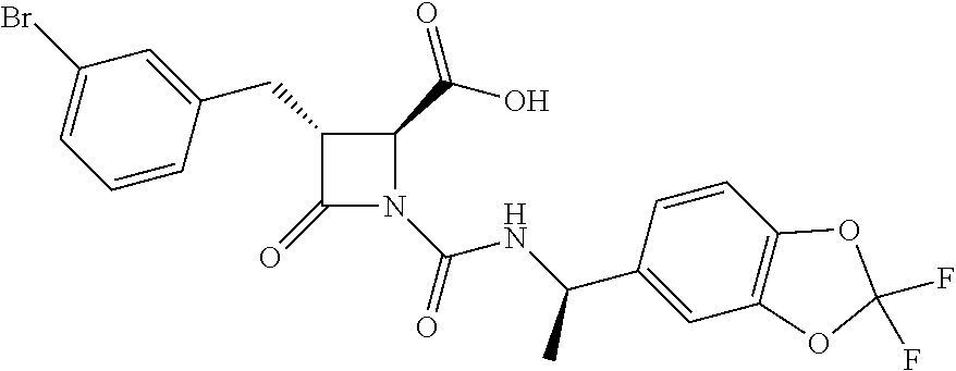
C1(CC2=CC(Br)=CC=C2)C(=O)N(C(=O)NC(C2=CC3=C(C=C2)OC(F)(F)O3)C)C1C(=O)O
